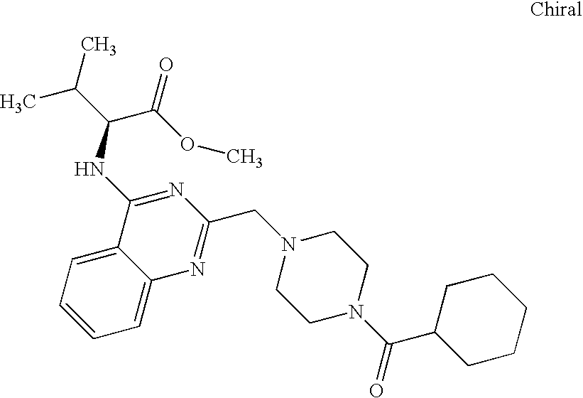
C1=CC=C2C(=C1)C(NC(C(=O)OC)C(C)C)=NC(CN1CCN(C(=O)C3CCCCC3)CC1)=N2
